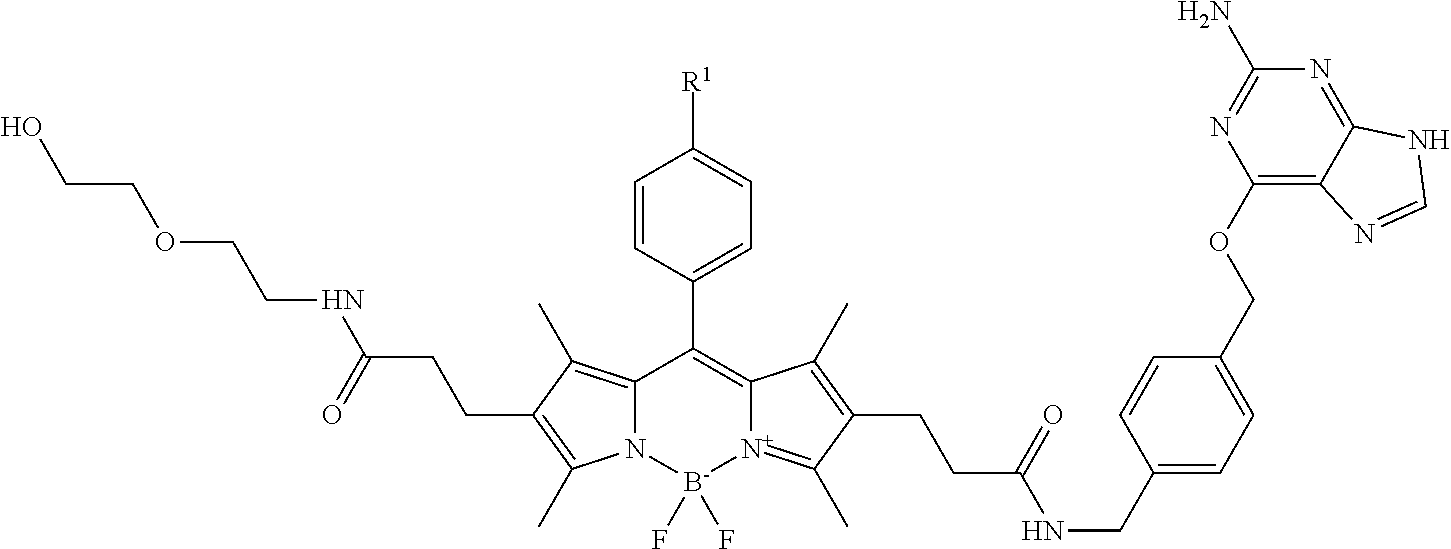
C12=C(C)C(CCC(NCCOCCO)=O)=C(C)N1[B-](F)(F)[N+]1=C(C)C(CCC(NCC3=CC=C(COC4=C5C(=NC(N)=N4)NC=N5)C=C3)=O)=C(C)C1=C2C1=CC=C([R1])C=C1
